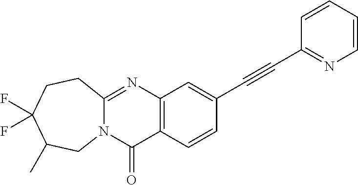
C12=C(C=CC(C#CC3=NC=CC=C3)=C1)C(=O)N1C(=N2)CCC(F)(F)C(C)C1
